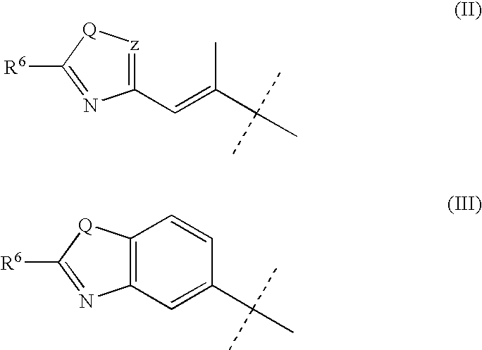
C1(C=C(C(C)(C)C)C)=[z][Q]C([R6])=N1.C12=C([Q]C([R6])=N1)C=CC(C(C)(C)C)=C2
